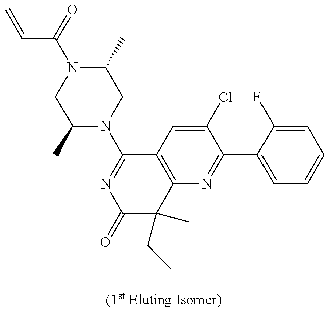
C=CC(N1CC(C)N(C2=NC(=O)C(C)(CC)C3=C2C=C(Cl)C(C2=CC=CC=C2F)=N3)CC1C)=O
